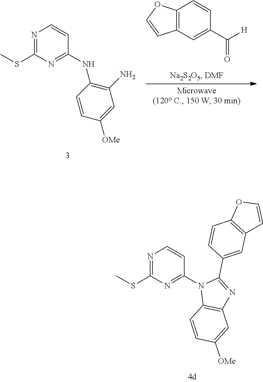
N1=C(SC)N=C(N2C3=C(N=C2C2=CC4=C(C=C2)OC=C4)C=C([OMe])C=C3)C=C1.N1=C(SC)N=C(NC2=C(N)C=C([OMe])C=C2)C=C1.C12=C(C=CC(C([H])=O)=C1)OC=C2
